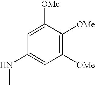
C1([OMe])=CC(NC)=CC([OMe])=C1[OMe]
